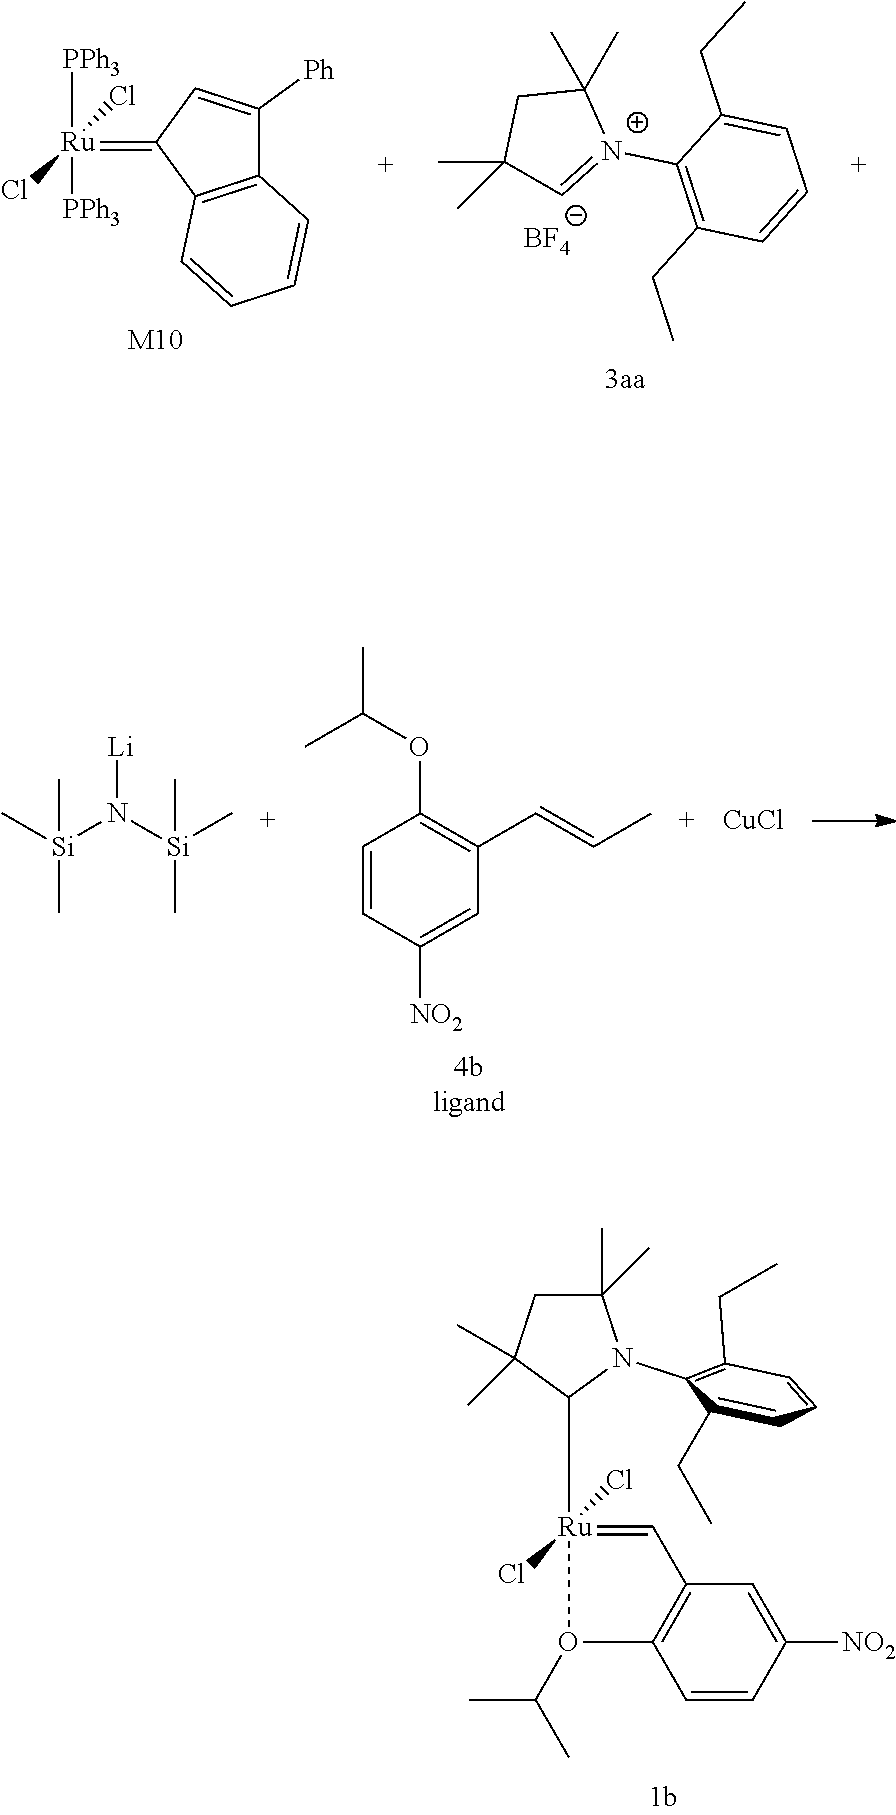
C1=[Ru](Cl)(Cl)(C2N(C3=C(CC)C=CC=C3CC)C(C)(C)CC2(C)C)O(C(C)C)C2=C1C=C([NO2])C=C2.C12=C(C(=[Ru](Cl)(Cl)([PPh3])[PPh3])C=C1[Ph])C=CC=C2.[M10].C1(C)(C)C=[N+](C2=C(CC)C=CC=C2CC)C(C)(C)C1.[BF4].C1=CC([NO2])=CC(C=CC)=C1OC(C)C.C[Si](N([Si](C)(C)C)[Li])(C)C.[CuCl]
